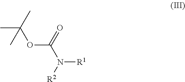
O(C(=O)N([R1])[R2])C(C)(C)C
